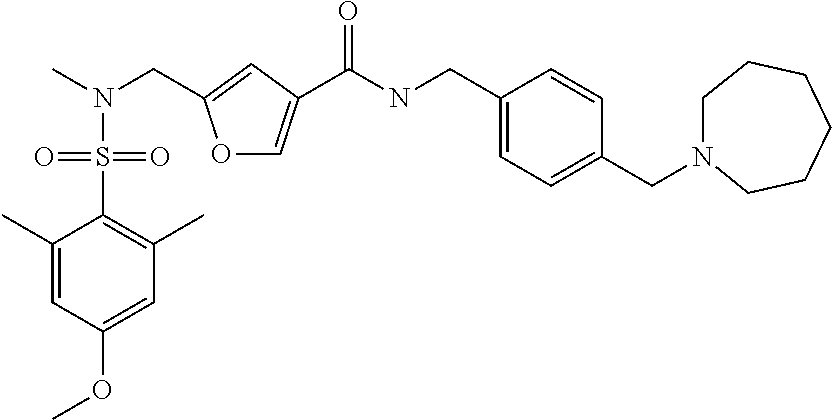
C1(CNC(=O)C2=COC(CN(C)S(C3=C(C)C=C(OC)C=C3C)(=O)=O)=C2)=CC=C(CN2CCCCCC2)C=C1
